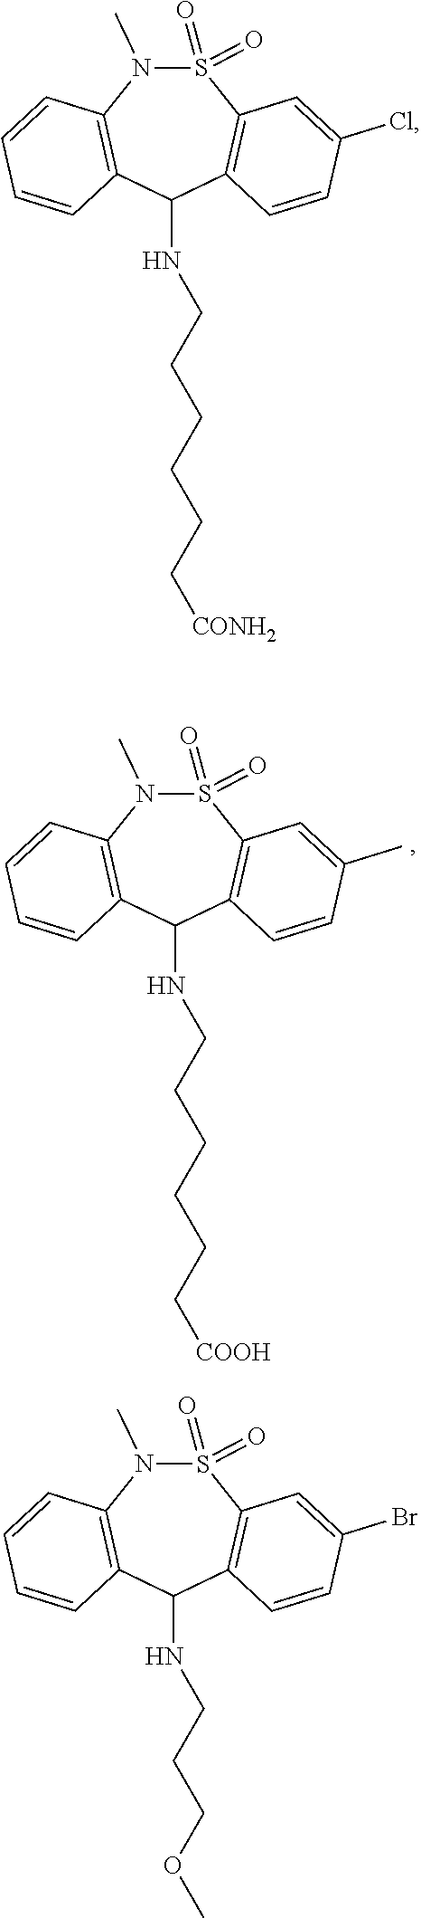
C1=CC2=C(C=C1)C(NCCCCCC[COOH])C1=C(S(=O)(=O)N2C)C=C(C)C=C1.C1=CC2=C(C=C1)C(NCCCCCC[CONH2])C1=C(S(=O)(=O)N2C)C=C(Cl)C=C1.C1=CC2=C(C=C1)C(NCCCOC)C1=C(S(=O)(=O)N2C)C=C(Br)C=C1
